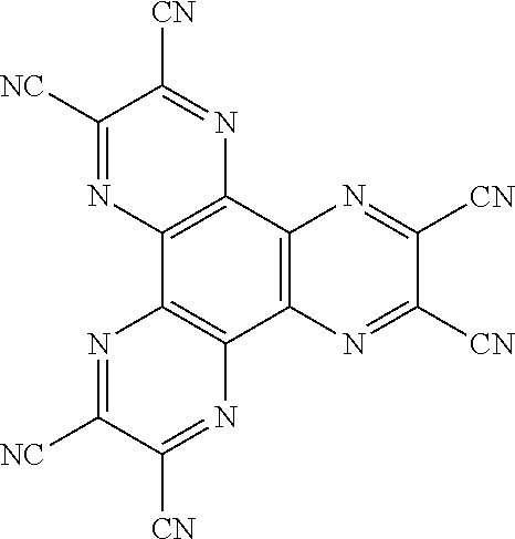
C12=C(C3=C(C4=C1N=C([CN])C([NC])=N4)N=C([NC])C([CN])=N3)N=C([CN])C([CN])=N2
